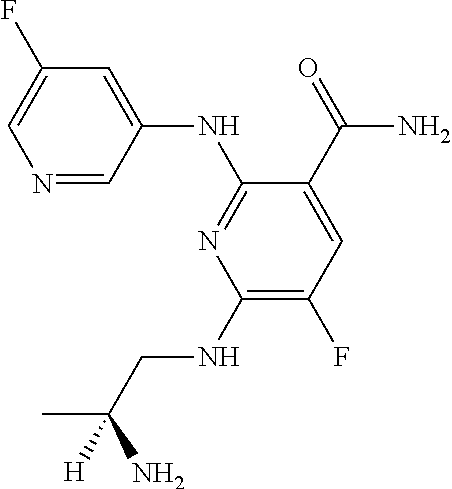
C1=C(F)C=C(NC2=NC(NCC(C)(N)[H])=C(F)C=C2C(=O)N)C=N1
